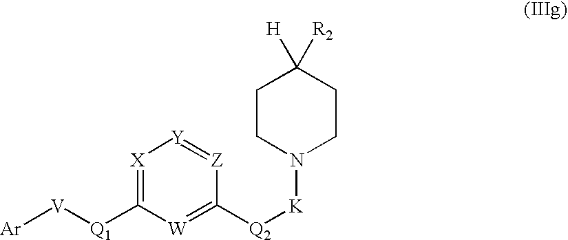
[Ar][V][Q1]C1=[X][Y]=[Z]C([Q2][K]N2CCC([H])([R2])CC2)=[W]1
